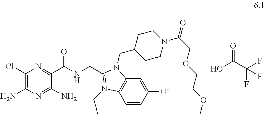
C1(Cl)=C(N)N=C(N)C(C(NCC2=[N+](CC)C3=C(C=C([O-])C=C3)N2CC2CCN(C(COCCOC)=O)CC2)=O)=N1.FC(C(O)=O)(F)F
